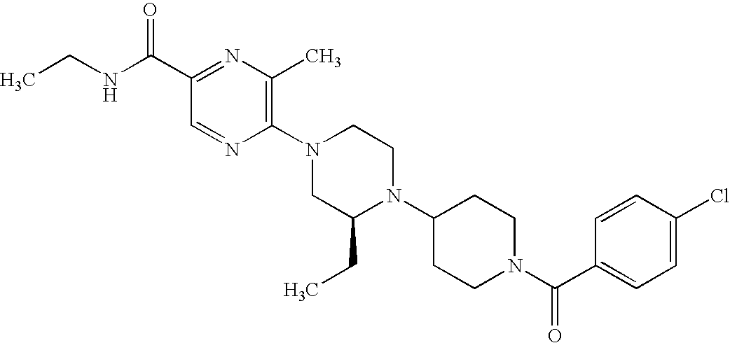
C1(C(NCC)=O)=NC(C)=C(N2CC(CC)N(C3CCN(C(C4=CC=C(Cl)C=C4)=O)CC3)CC2)N=C1
